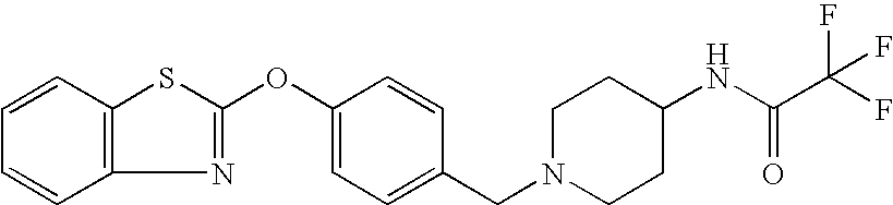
C1=CC2=C(C=C1)N=C(OC1=CC=C(CN3CCC(NC(=O)C(F)(F)F)CC3)C=C1)S2
